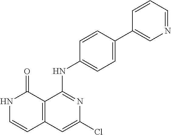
C1=CC(NC2=NC(Cl)=CC3=C2C(=O)NC=C3)=CC=C1C1=CN=CC=C1
